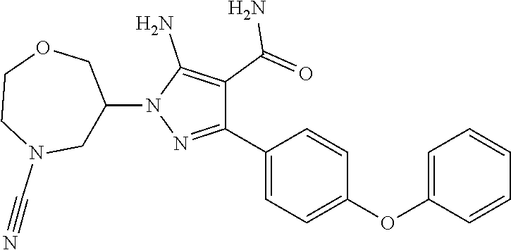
C1=C(OC2=CC=C(C3=NN(C4CN(C#N)CCOC4)C(N)=C3C(=O)N)C=C2)C=CC=C1
